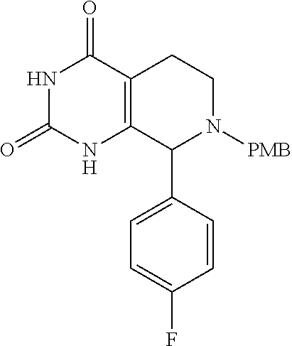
C12=C(C(C3=CC=C(F)C=C3)N([PMB])CC1)NC(=O)NC2=O
